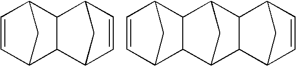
C1=CC2CC1C1C3CC(C21)C=C3.C1=CC2CC1C1C3CC(C21)C1C3C2CC1C=C2
